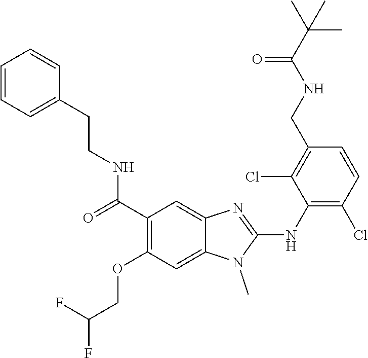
C1(C(=O)NCCC2=CC=CC=C2)=C(OCC(F)F)C=C2C(=C1)N=C(NC1=C(Cl)C=CC(CNC(C(C)(C)C)=O)=C1Cl)N2C
